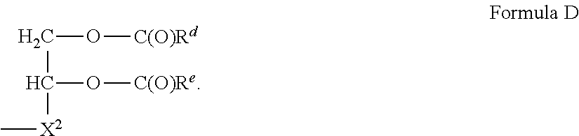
C[X2]C(CO[C(O)Rd])O[C(O)Re]
